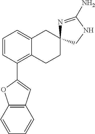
C1=CC(C2=CC3=C(O2)C=CC=C3)=C2C(=C1)CC1(CC2)N=C(N)NC1
